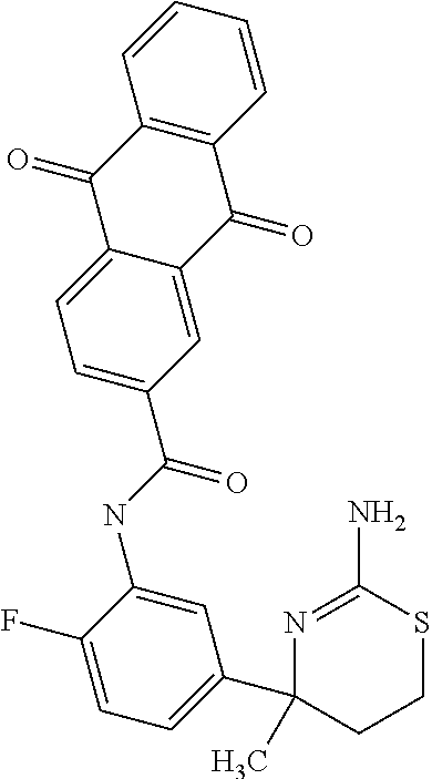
C12=C(C=CC=C1)C(=O)C1=CC(C(NC3=CC(C4(C)CCSC(N)=N4)=CC=C3F)=O)=CC=C1C2=O
